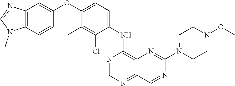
C12=C(C=CC(OC3=CC=C(NC4=C5C(=NC=N4)C=NC(N4CCN(OC)CC4)=N5)C(Cl)=C3C)=C1)N(C)C=N2
